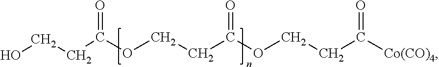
OCCC(OCCC(OCCC([Co(CO)4])=O)=O)=O
